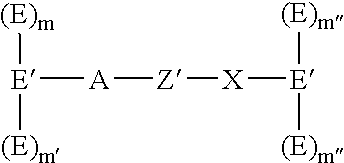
[E]([A][Z][X][E]([(E)m])[(E)m])([(E)m])[(E)m]
